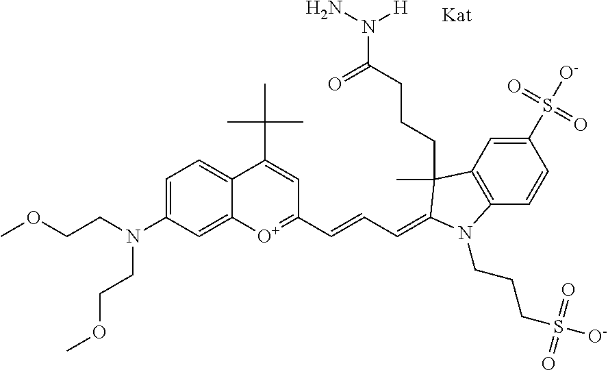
C12=CC=C(N(CCOC)CCOC)C=C1[O+]=C(C=CC=C1C(CCCC(=O)N(N)[H])(C)C3=C(C=CC(S([O-])(=O)=O)=C3)N1CCCS([O-])(=O)=O)C=C2C(C)(C)C
